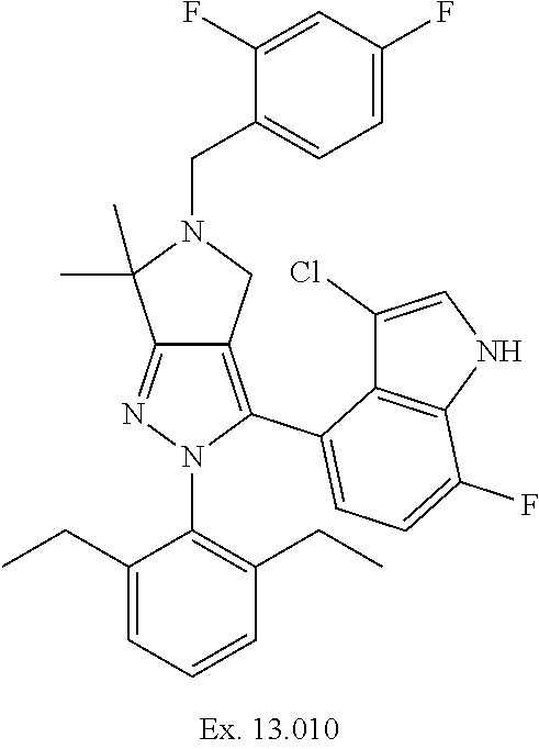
C12=NN(C3=C(CC)C=CC=C3CC)C(C3=CC=C(F)C4=C3C(Cl)=CN4)=C1CN(CC1=CC=C(F)C=C1F)C2(C)C
